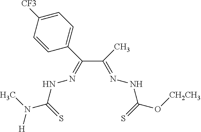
C(C(C)=NNC(O[CH2CH3])=S)(C1=CC=C([CF3])C=C1)=NNC(N(C)[H])=S
